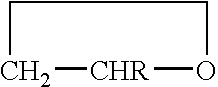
C1[CHR]OCC1
